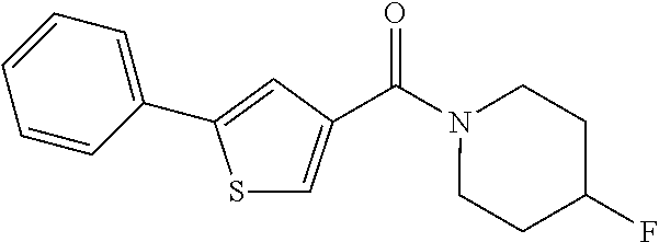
S1C=C(C(N2CCC(F)CC2)=O)C=C1C1=CC=CC=C1
